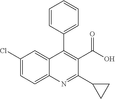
C1(Cl)=CC=C2C(=C1)C(C1=CC=CC=C1)=C(C(O)=O)C(C1CC1)=N2
